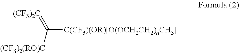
C([C(CF3)(OR)[O(OCH2CH2)nCH3]])([(CF3)2(RO)C])=[(CF3)2C]
